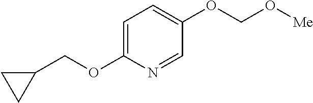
C1=C(OCC2CC2)N=CC(OCO[Me])=C1
